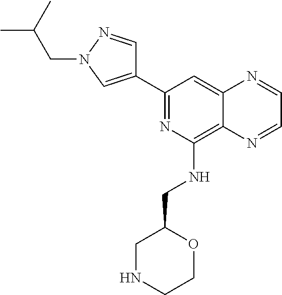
C1(C2=CN(CC(C)C)N=C2)=NC(NCC2CNCCO2)=C2C(=C1)N=CC=N2
